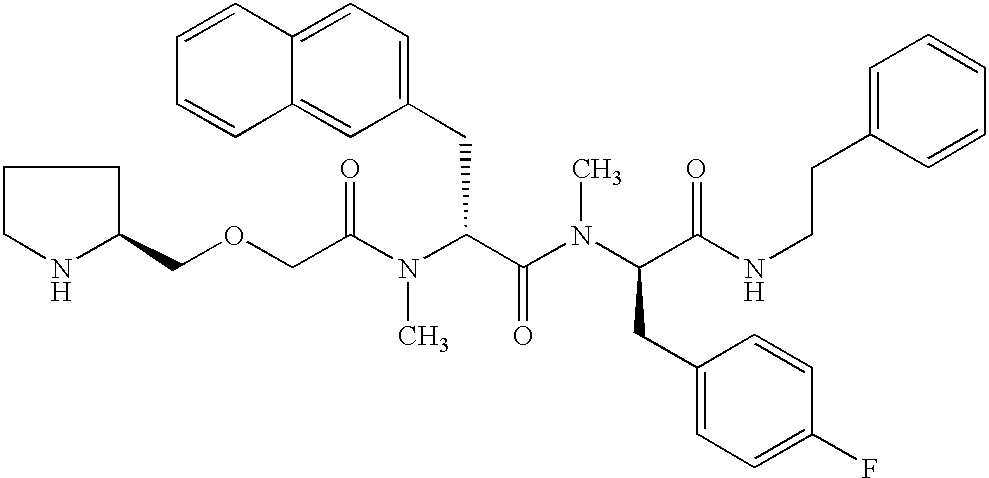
C(C(N(C(C(N(C(C(NCCC1=CC=CC=C1)=O)CC1=CC=C(F)C=C1)C)=O)CC1=CC=C2C(=C1)C=CC=C2)C)=O)OCC1CCCN1
